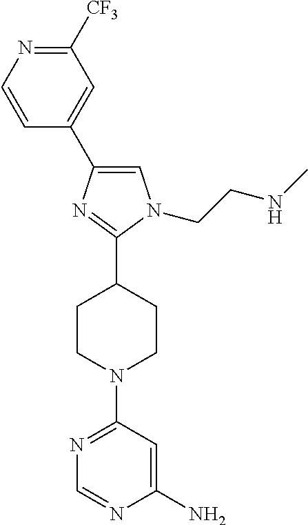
C1=C(C2=CC([CF3])=NC=C2)N=C(C2CCN(C3=NC=NC(N)=C3)CC2)N1CCNC
